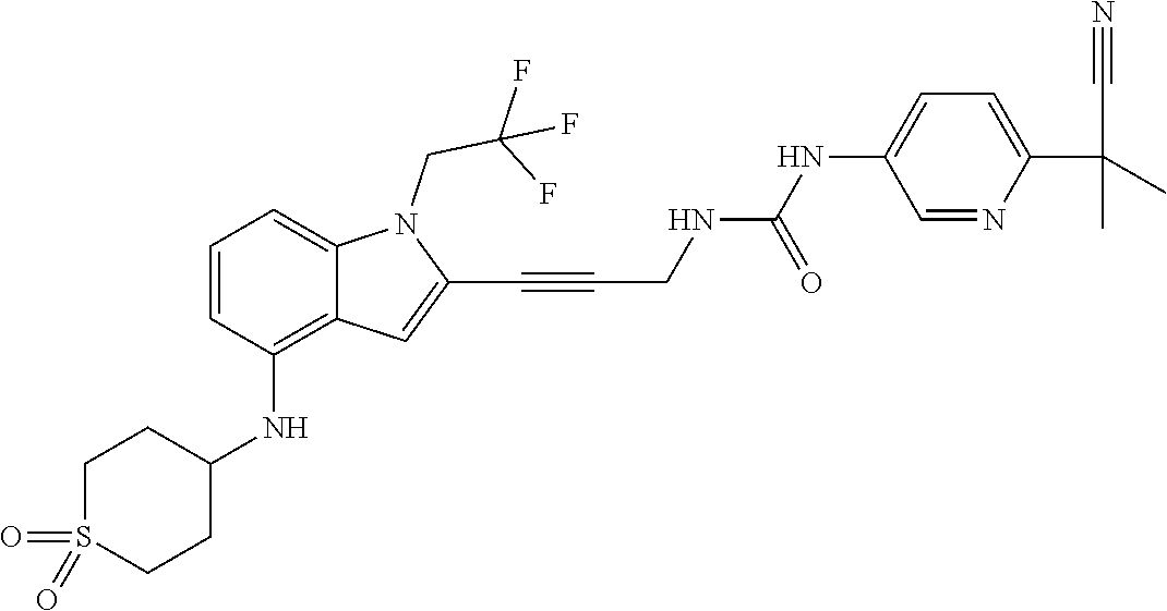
C(C#CC1=CC2=C(NC3CCS(=O)(=O)CC3)C=CC=C2N1CC(F)(F)F)NC(NC1=CC=C(C(C#N)(C)C)N=C1)=O
